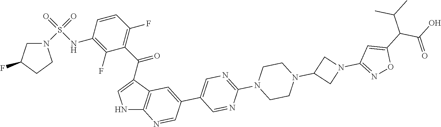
N1C2=C(C(C(C3=C(F)C=CC(NS(=O)(=O)N4CC(F)CC4)=C3F)=O)=C1)C=C(C1=CN=C(N3CCN(C4CN(C5=NOC(C(C(=O)O)C(C)C)=C5)C4)CC3)N=C1)C=N2
